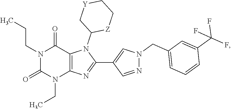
N1(CCC)C(=O)N(CC)C2=C(C1=O)N(C1[Z]CC[Y]C1)C(C1=CN(CC3=CC=CC(C(F)(F)F)=C3)N=C1)=N2
